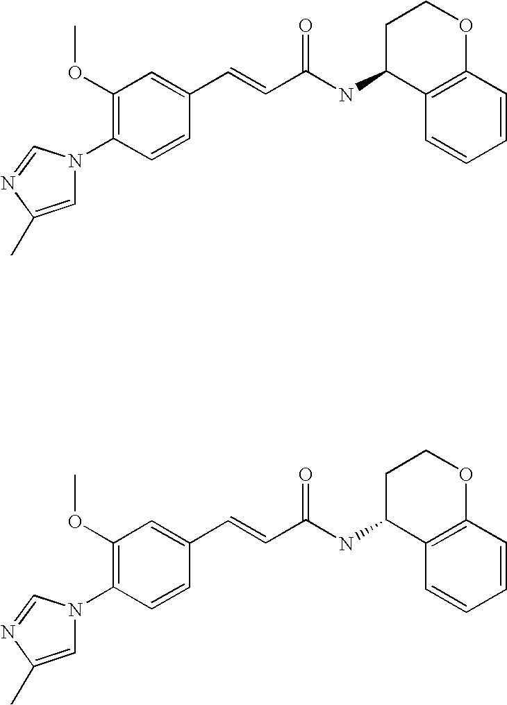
C1(OC)=C(N2C=C(C)N=C2)C=CC(C=CC(NC2C3=C(OCC2)C=CC=C3)=O)=C1.C1(OC)=C(N2C=C(C)N=C2)C=CC(C=CC(NC2C3=C(OCC2)C=CC=C3)=O)=C1
